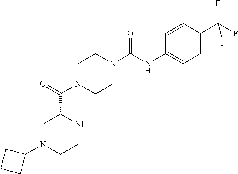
C1(N2CCNC(C(=O)N3CCN(C(NC4=CC=C(C(F)(F)F)C=C4)=O)CC3)C2)CCC1
